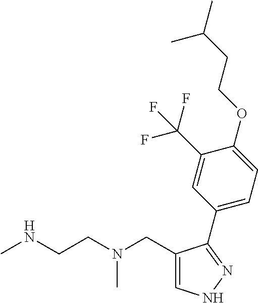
C1(CN(CCNC)C)=CNN=C1C1=CC=C(OCCC(C)C)C(C(F)(F)F)=C1
